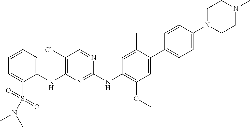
C1(NC2=C(Cl)C=NC(NC3=C(OC)C=C(C4=CC=C(N5CCN(C)CC5)C=C4)C(C)=C3)=N2)=CC=CC=C1S(=O)(=O)N(C)C
